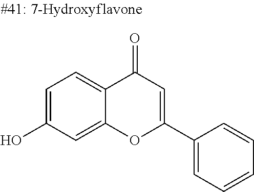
C1=C(O)C=C2C(=C1)C(=O)C=C(C1=CC=CC=C1)O2
